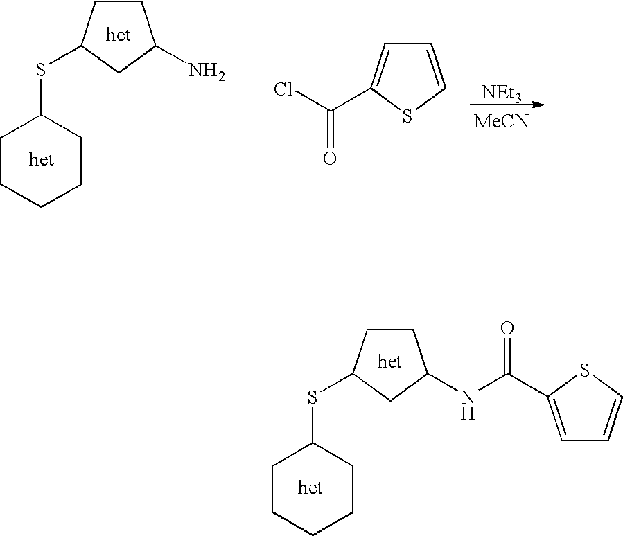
[het].[NEt3].[MeCN].C1CCCCC1SC1CCC(N)C1.ClC(=O)C1=CC=CS1.[het].[het].C1CCCCC1SC1CCC(NC(=O)C2=CC=CS2)C1
